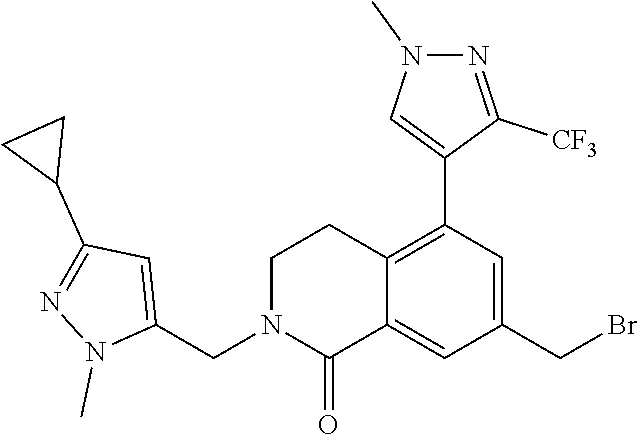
C1N(CC2=CC(C3CC3)=NN2C)C(=O)C2=CC(CBr)=CC(C3=CN(C)N=C3[CF3])=C2C1
